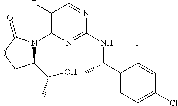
C1(F)=C(N2C(C(C)O)COC2=O)N=C(NC(C2=CC=C(Cl)C=C2F)C)N=C1
